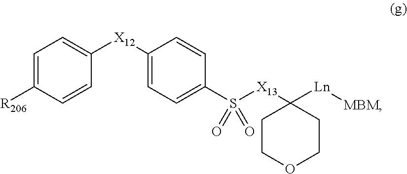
C1([X12]C2=CC=C([R206])C=C2)=CC=C(S([X13]C2([Ln][MBM])CCOCC2)(=O)=O)C=C1
